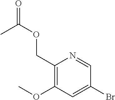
C1(COC(=O)C)=C(OC)C=C(Br)C=N1
